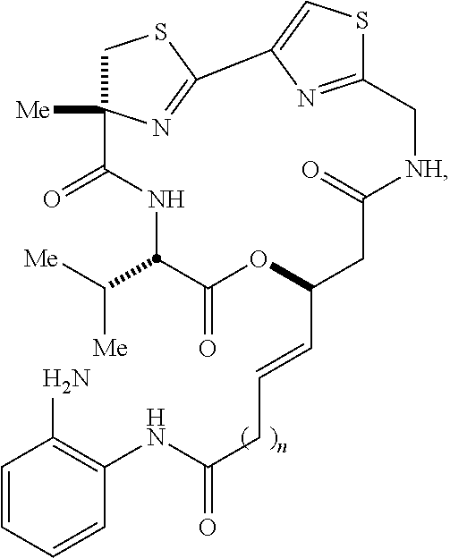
C1C2([Me])N=C(S1)C1=CSC(=N1)C[NH]C(=O)CC(C=CCC(NC1=C(N)C=CC=C1)=O)OC(=O)C(C([Me])[Me])NC2=O
